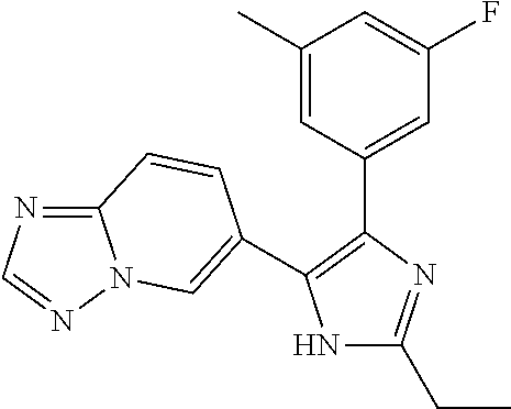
N1C(CC)=NC(C2=CC(F)=CC(C)=C2)=C1C1=CN2C(=NC=N2)C=C1
